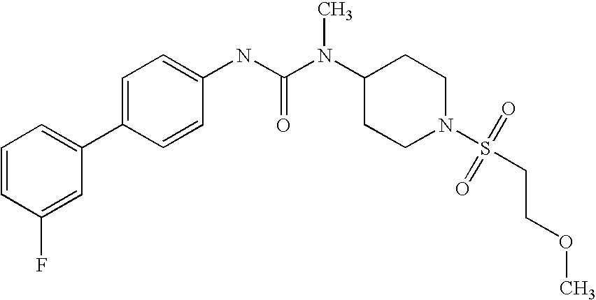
C1=CC(F)=CC(C2=CC=C(NC(N(C3CCN(S(=O)(=O)CCOC)CC3)C)=O)C=C2)=C1
